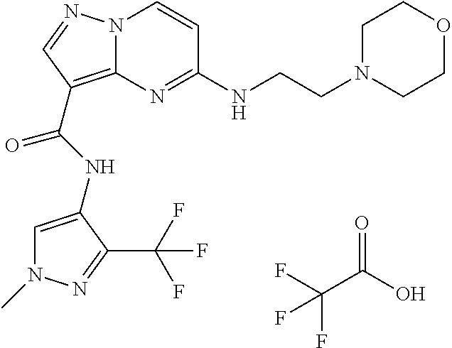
N12C(=C(C(NC3=CN(C)N=C3C(F)(F)F)=O)C=N1)N=C(NCCN1CCOCC1)C=C2.FC(C(O)=O)(F)F
